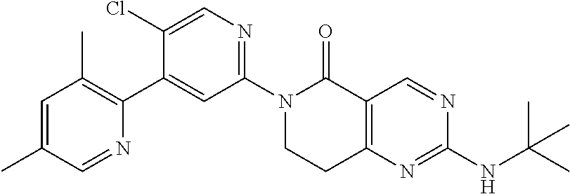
N1(C2=NC=C(Cl)C(C3=C(C)C=C(C)C=N3)=C2)CCC2=C(C1=O)C=NC(NC(C)(C)C)=N2
